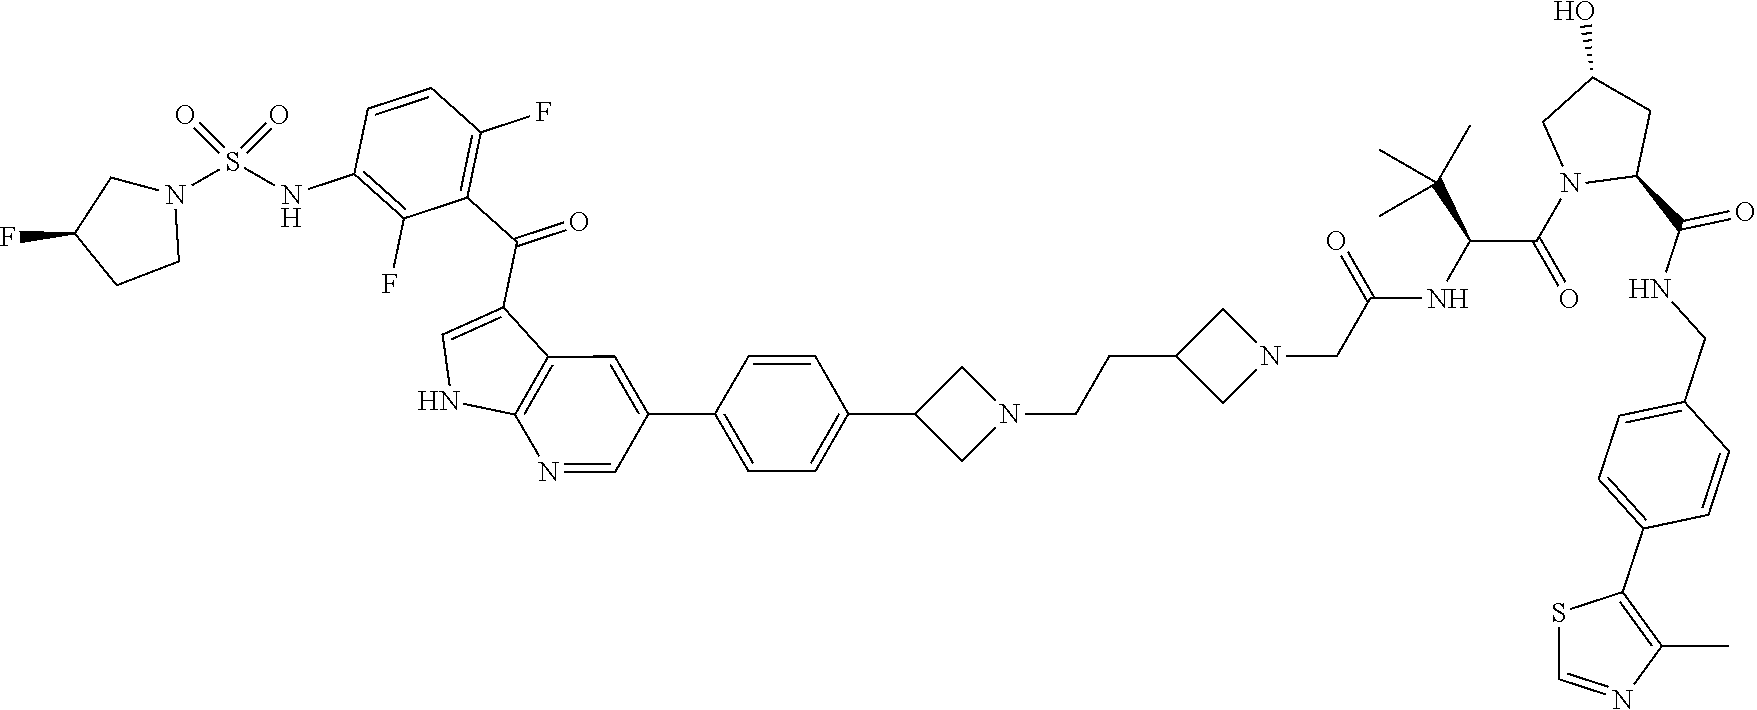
C1(F)=C(NS(N2CC(F)CC2)(=O)=O)C=CC(F)=C1C(C1=CNC2=C1C=C(C1=CC=C(C3CN(CCC4CN(CC(NC(C(N5C(C(NCC6=CC=C(C7=C(C)N=CS7)C=C6)=O)CC(O)C5)=O)C(C)(C)C)=O)C4)C3)C=C1)C=N2)=O
